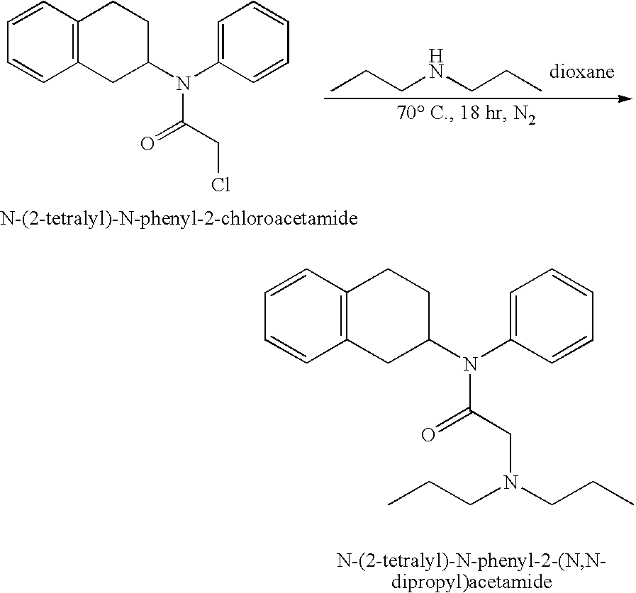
C12=C(C=CC=C1)CCC(N(C1=CC=CC=C1)C(CCl)=O)C2.CCCNCCC.[dioxane].C12=C(C=CC=C1)CCC(N(C1=CC=CC=C1)C(CN(CCC)CCC)=O)C2
